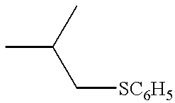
CC(C[SC6H5])C
